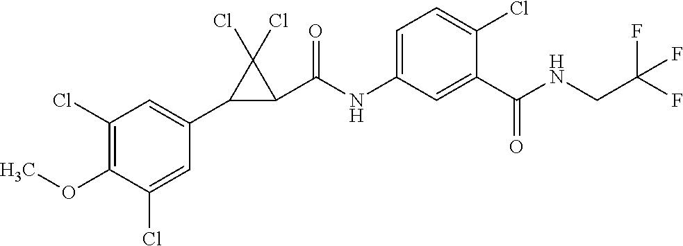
C1(Cl)=C(OC)C(Cl)=CC(C2C(C(NC3=CC=C(Cl)C(C(NCC(F)(F)F)=O)=C3)=O)C2(Cl)Cl)=C1
